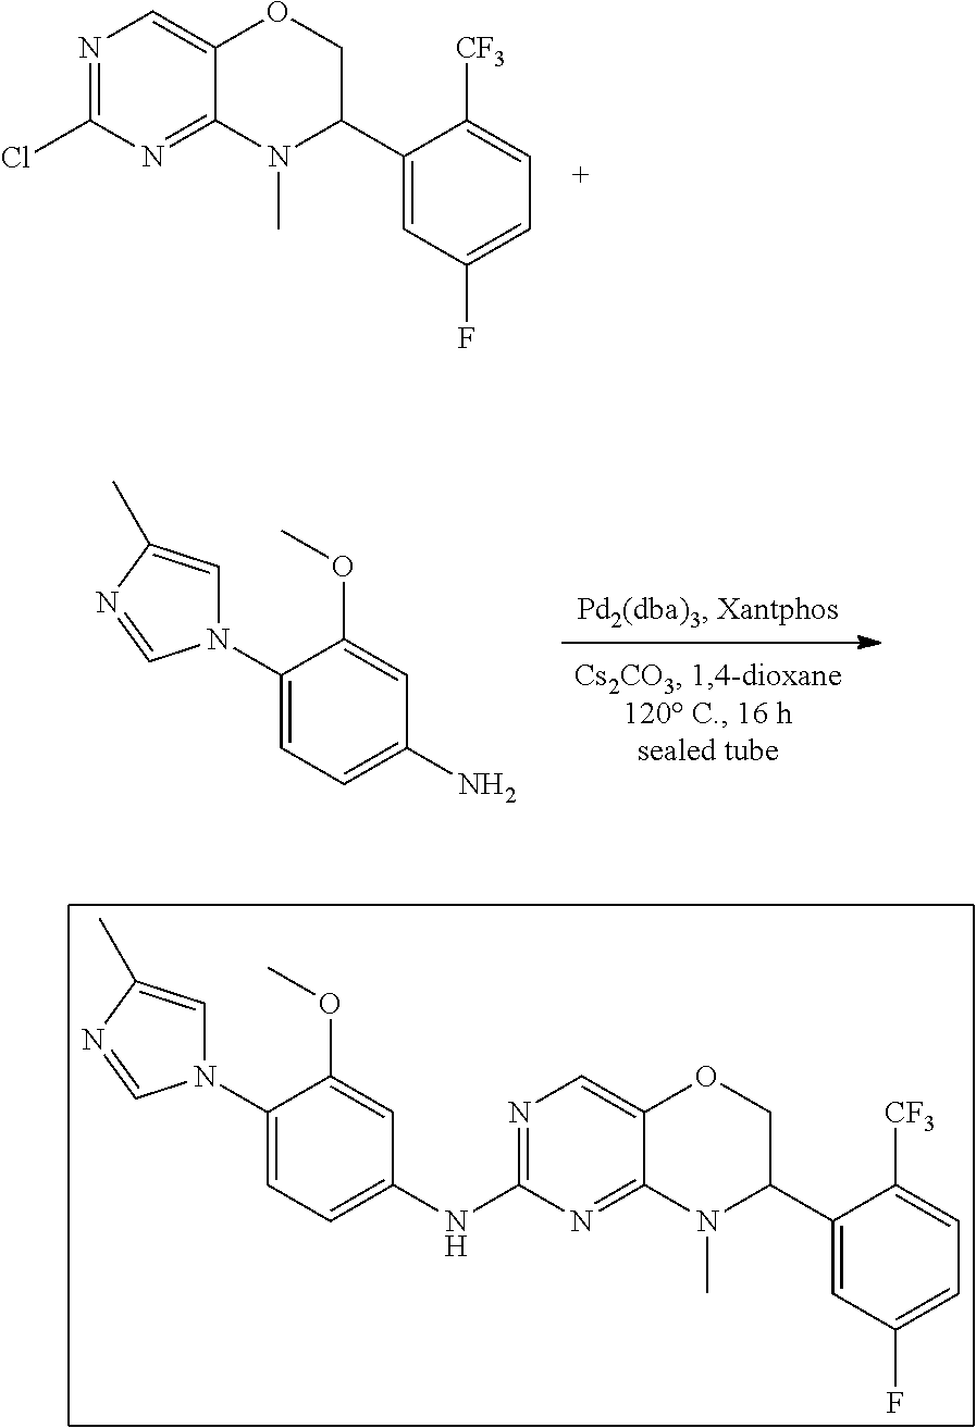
N1=C(NC2=CC=C(N3C=C(C)N=C3)C(OC)=C2)N=C2C(=C1)OCC(C1=CC(F)=CC=C1[CF3])N2C.N1=C(Cl)N=C2C(=C1)OCC(C1=CC(F)=CC=C1[CF3])N2C.NC1=CC=C(N2C=C(C)N=C2)C(OC)=C1
